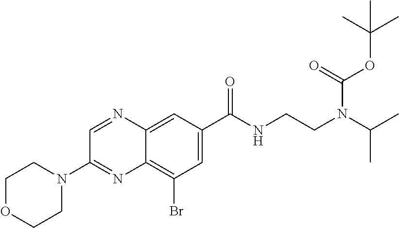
C12=C(Br)C=C(C(NCCN(C(C)C)C(OC(C)(C)C)=O)=O)C=C1N=CC(N1CCOCC1)=N2
